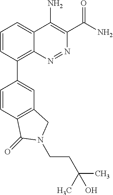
C1=CC(C2=CC3=C(C=C2)C(=O)N(CCC(C)(C)O)C3)=C2C(=C1)C(N)=C(C(N)=O)N=N2
